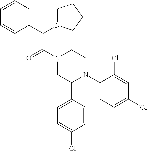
C(N1CC(C2=CC=C(Cl)C=C2)N(C2=CC=C(Cl)C=C2Cl)CC1)(=O)C(C1=CC=CC=C1)N1CCCC1
